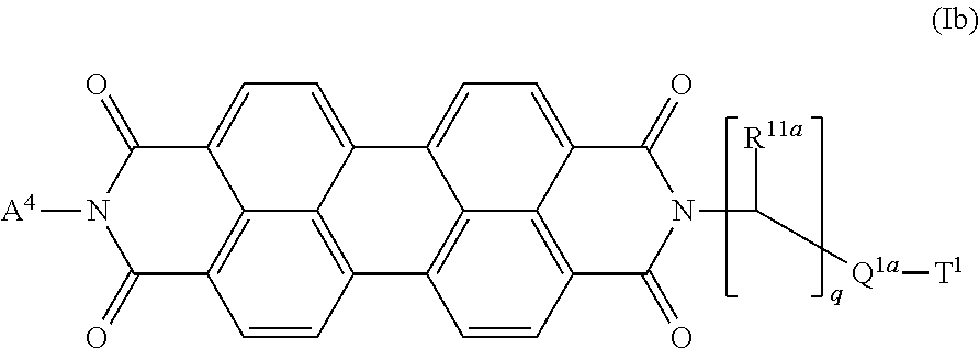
[A4]N1C(=O)C2=C3C(=CC=C4C3=C(C=C2)C2=C3C4=CC=C4C3=C(C=C2)C(=O)N(C([R11a])[Q1a][T1])C4=O)C1=O
